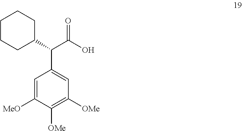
C1=C([MeO])C([OMe])=C([OMe])C=C1C(C(O)=O)C1CCCCC1
